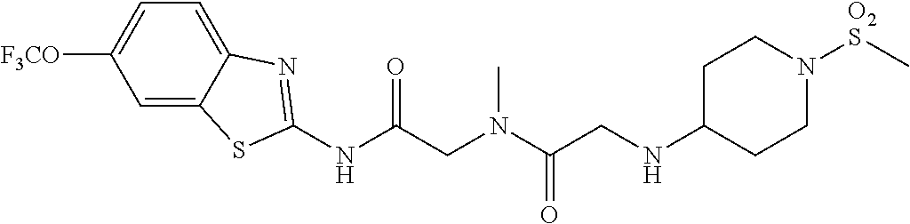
[F3CO]C1=CC=C2C(=C1)SC(NC(CN(C(CNC1CCN([O2S]C)CC1)=O)C)=O)=N2
